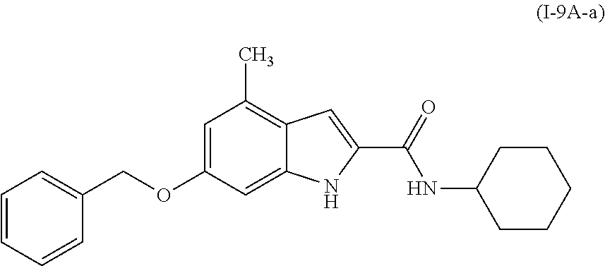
C1=C(OCC2=CC=CC=C2)C=C2C(=C1C)C=C(C(=O)NC1CCCCC1)N2
